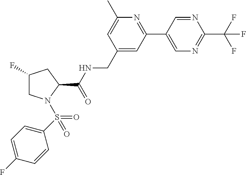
N1=CC(C2=NC(C)=CC(CNC(C3CC(F)CN3S(=O)(C3=CC=C(F)C=C3)=O)=O)=C2)=CN=C1C(F)(F)F
